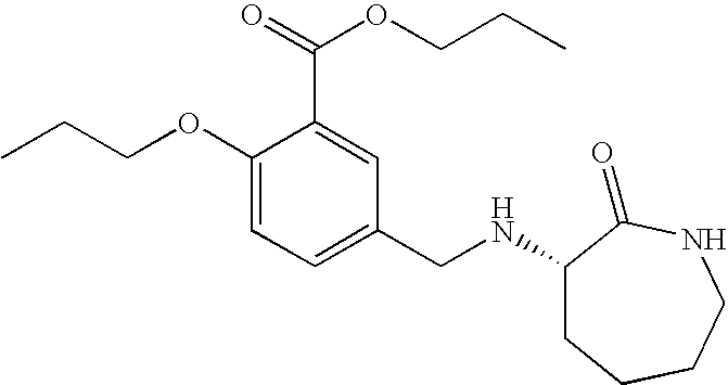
C1(OCCC)=CC=C(CNC2CCCCNC2=O)C=C1C(=O)OCCC
